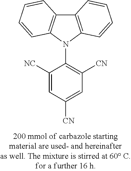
C12=C(N(C3=C([CN])C=C([CN])C=C3[NC])C3=C1C=CC=C3)C=CC=C2
